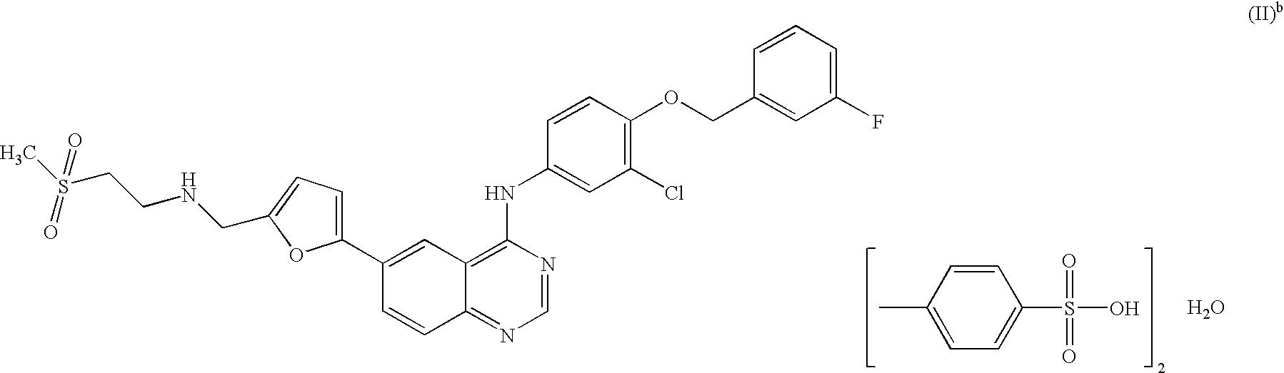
C12=C(NC3=CC(Cl)=C(OCC4=CC(F)=CC=C4)C=C3)N=CN=C1C=CC(C1=CC=C(CNCCS(C)(=O)=O)O1)=C2.C1=CC(C)=CC=C1S(O)(=O)=O.O
